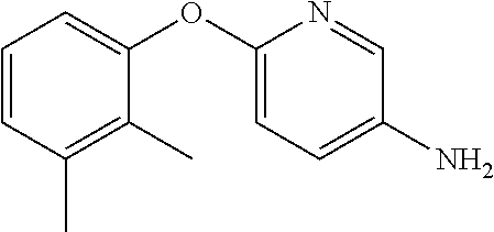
C1=CC(C)=C(C)C(OC2=CC=C(N)C=N2)=C1
